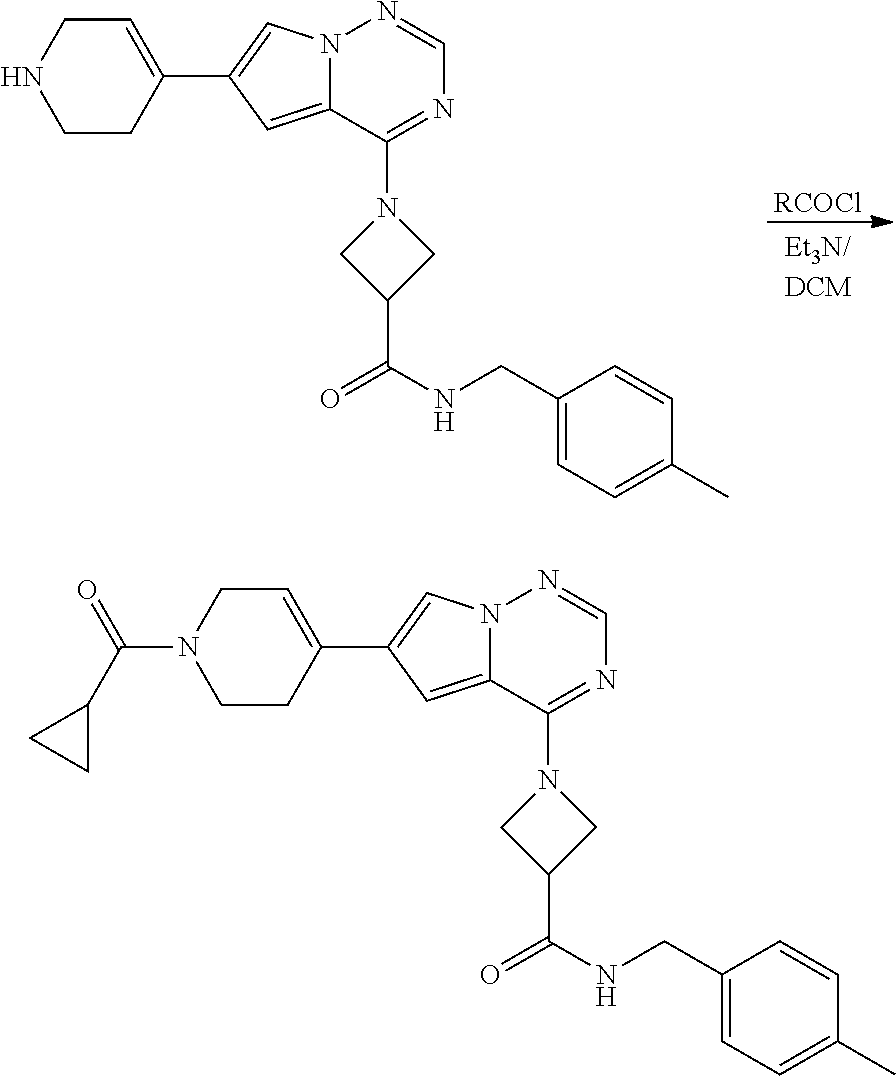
[RCOCl].N12C(=CC(C3=CCNCC3)=C1)C(N1CC(C(NCC3=CC=C(C)C=C3)=O)C1)=NC=N2.N12C(=CC(C3=CCN(C(C4CC4)=O)CC3)=C1)C(N1CC(C(NCC3=CC=C(C)C=C3)=O)C1)=NC=N2
